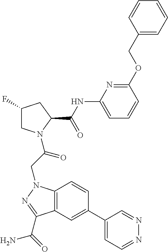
C12=C(C=C(C3=CC=NN=C3)C=C1)C(C(=O)N)=NN2CC(N1CC(F)CC1C(NC1=CC=CC(OCC2=CC=CC=C2)=N1)=O)=O
